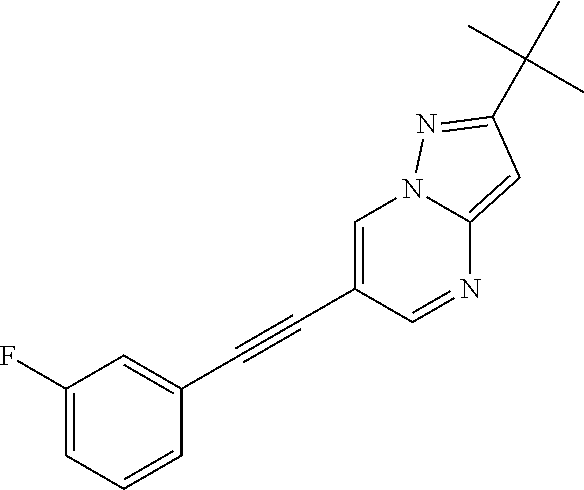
C1=C(C#CC2=CC(F)=CC=C2)C=NC2=CC(C(C)(C)C)=NN12
